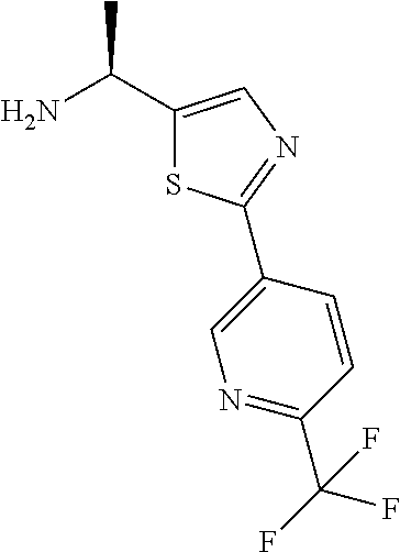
NC(C1=CN=C(C2=CN=C(C(F)(F)F)C=C2)S1)C
